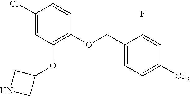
C1(Cl)=CC(OC2CNC2)=C(OCC2=CC=C([CF3])C=C2F)C=C1
